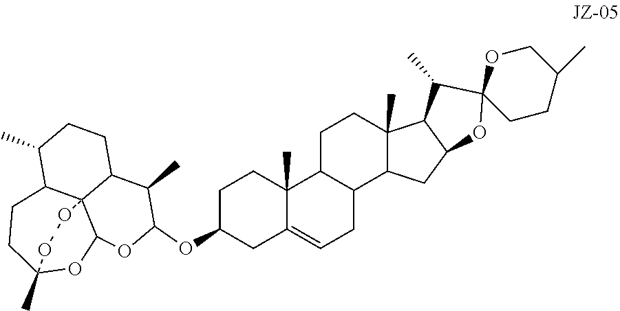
C1C(OC2OC3C45C(C(C)CCC4C2C)CCC(C)(O3)OO5)CC2=CCC3C(C2(C)C1)CCC1(C)C3CC2C1C(C)C1(O2)CCC(C)CO1
